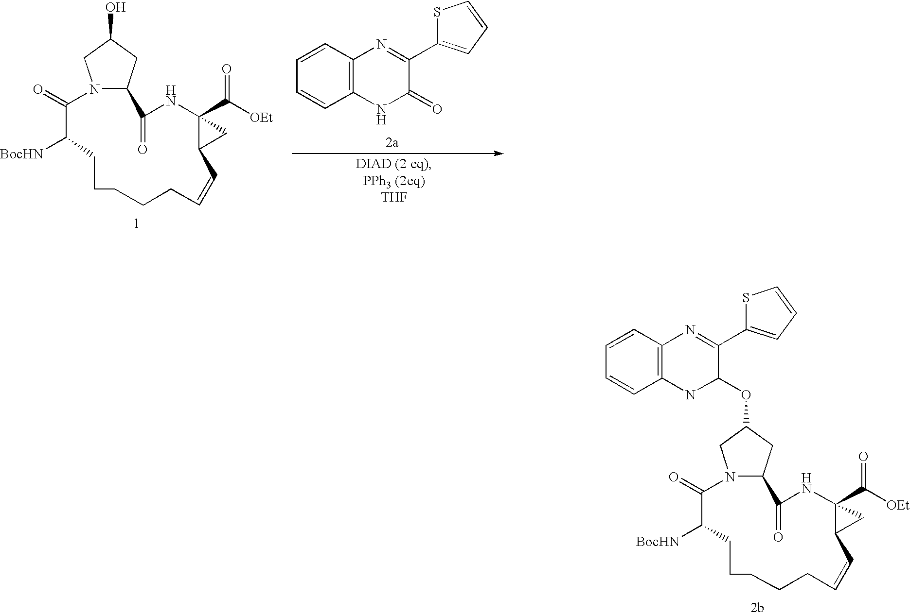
C1=CC2=C(C=C1)NC(OC1CC3N(C1)C(=O)C([BocHN])CCCCCC=CC1CC1(C([OEt])=O)NC3=O)C(C1=CC=CS1)=N2.C1=CC2=C(C=C1)NC(=O)C(C1=CC=CS1)=N2.O=C1N2C(CC(O)C2)C(=O)NC2(C([OEt])=O)C(C2)C=CCCCCCC1[BocHN]
